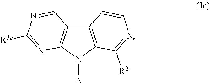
C12=C(N([A])C3=C1C=NC([R3c])=N3)C([R2])=NC=C2
